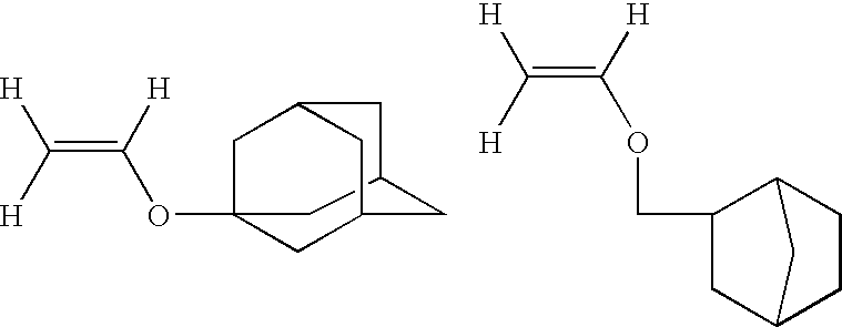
C(=C([H])OCC1CC2CC1CC2)([H])[H].C(=C([H])OC12CC3CC(CC(C1)C3)C2)([H])[H]
